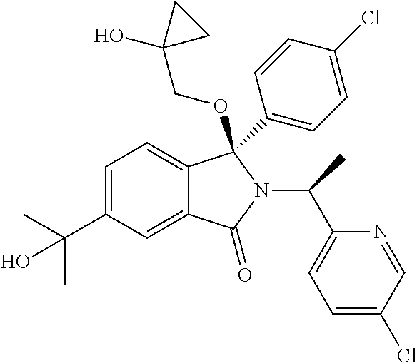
C1=C(C(C)(C)O)C=C2C(=C1)C(OCC1(O)CC1)(C1=CC=C(Cl)C=C1)N(C(C1=CC=C(Cl)C=N1)C)C2=O
